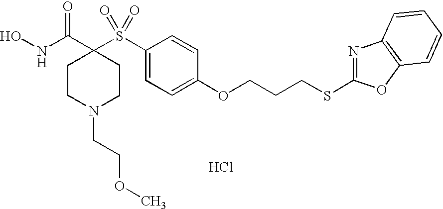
C1(S(C2(C(NO)=O)CCN(CCOC)CC2)(=O)=O)=CC=C(OCCCSC2=NC3=C(O2)C=CC=C3)C=C1.Cl
